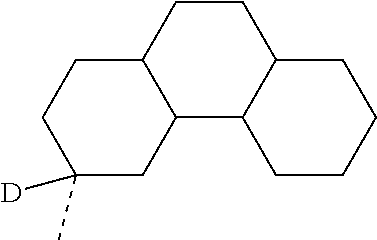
C1CC2C(C3C1CCC(C)([D])C3)CCCC2
